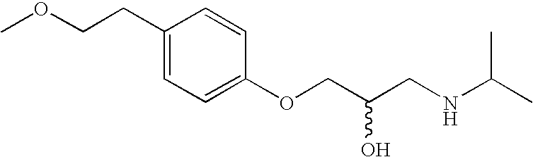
COCCC1=CC=C(OCC(CNC(C)C)O)C=C1
